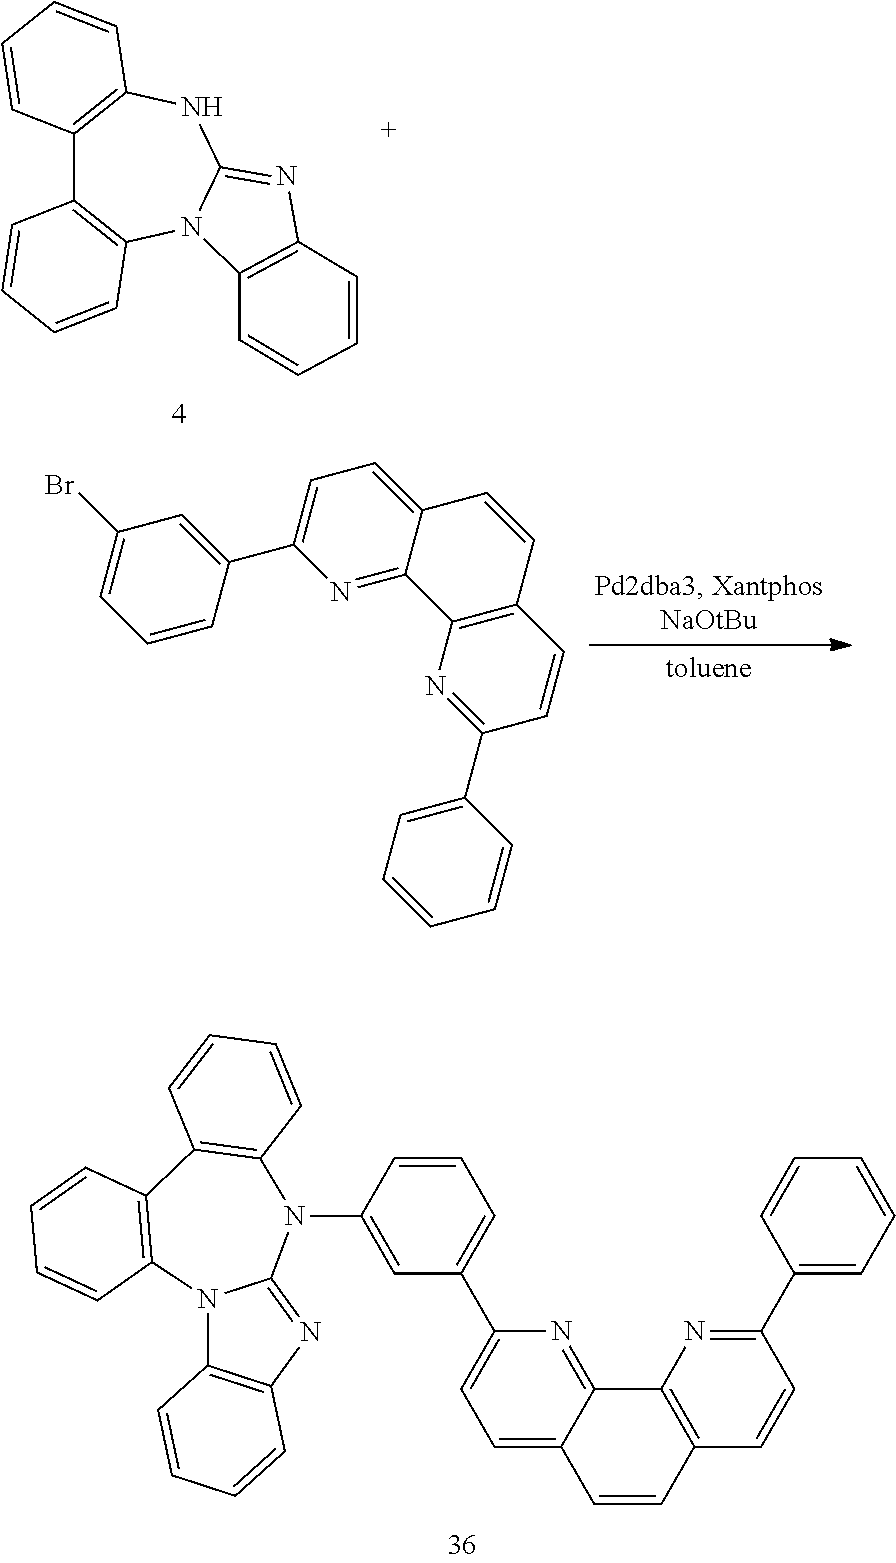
C12=C(NC3=NC4=C(N3C3=C1C=CC=C3)C=CC=C4)C=CC=C2.N12C3=C(N=C1N(C1=CC(C4=CC=C5C(=N4)C4=C(C=C5)C=CC(C5=CC=CC=C5)=N4)=CC=C1)C1=C(C4=C2C=CC=C4)C=CC=C1)C=CC=C3.C1=C2C(=NC(C3=CC(Br)=CC=C3)=C1)C1=C(C=C2)C=CC(C2=CC=CC=C2)=N1
